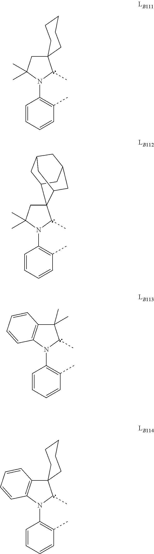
C1C(C)(C)N(C2=C(C)C=CC=C2)C(C)C12CCCCC2.C1C(C)(C)N(C2=C(C)C=CC=C2)C(C)C12C1CC3CC(CC2C3)C1.C12=C(N(C3=C(C)C=CC=C3)C(C)C1(C)C)C=CC=C2.C12=C(N(C3=C(C)C=CC=C3)C(C)C13CCCCC3)C=CC=C2
